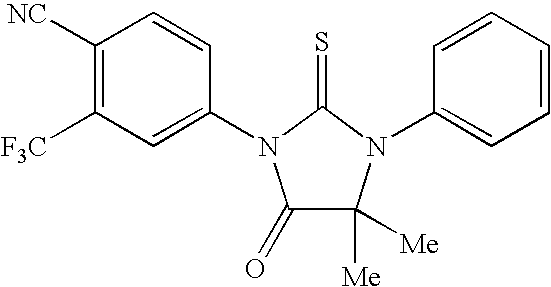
C1([NC])=C([F3C])C=C(N2C(=O)C([Me])([Me])N(C3=CC=CC=C3)C2=S)C=C1
